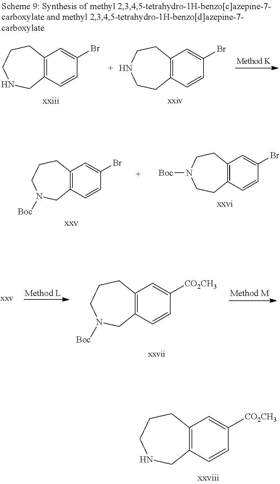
C12=C(C=CC([CO2CH3])=C1)CNCCC2.C12=C(C=CC(Br)=C1)CN([Boc])CCC2.C12=C(C=CC(Br)=C1)CCN([Boc])CC2.C12=C(C=CC([CO2CH3])=C1)CN([Boc])CCC2.C12=C(C=CC(Br)=C1)CCNCC2.C12=C(C=CC(Br)=C1)CNCCC2
